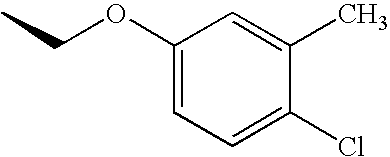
CCOC1=CC=C(Cl)C(C)=C1
